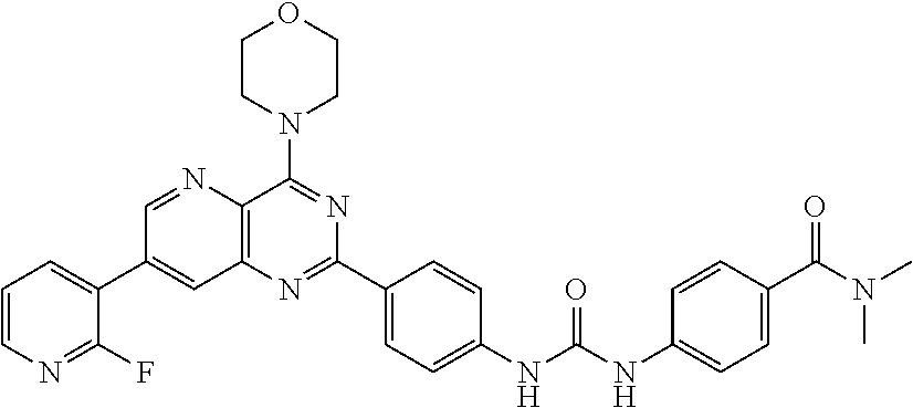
C1=NC2=C(C=C1C1=CC=CN=C1F)N=C(C1=CC=C(NC(NC3=CC=C(C(N(C)C)=O)C=C3)=O)C=C1)N=C2N1CCOCC1
